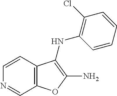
C12=C(C=CN=C1)C(NC1=C(Cl)C=CC=C1)=C(N)O2
